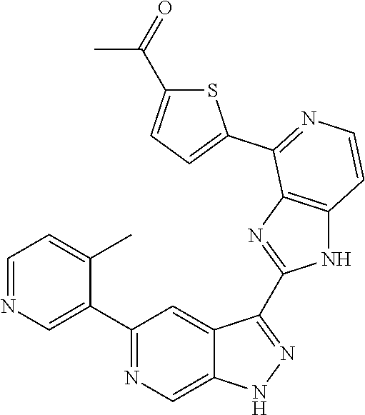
C1=NC=C(C2=NC=C3C(=C2)C(C2=NC4=C(N2)C=CN=C4C2=CC=C(C(=O)C)S2)=NN3)C(C)=C1
